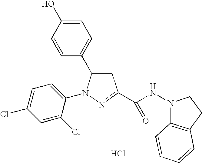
C1=C(O)C=CC(C2CC(C(NN3C4=C(CC3)C=CC=C4)=O)=NN2C2=CC=C(Cl)C=C2Cl)=C1.Cl
